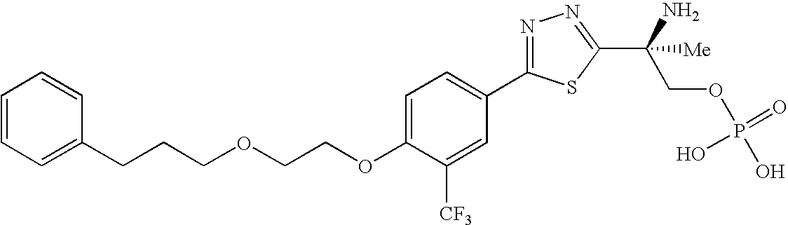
C(OC1=CC=C(C2=NN=C(C(COP(O)(=O)O)(N)[Me])S2)C=C1[CF3])COCCCC1=CC=CC=C1
